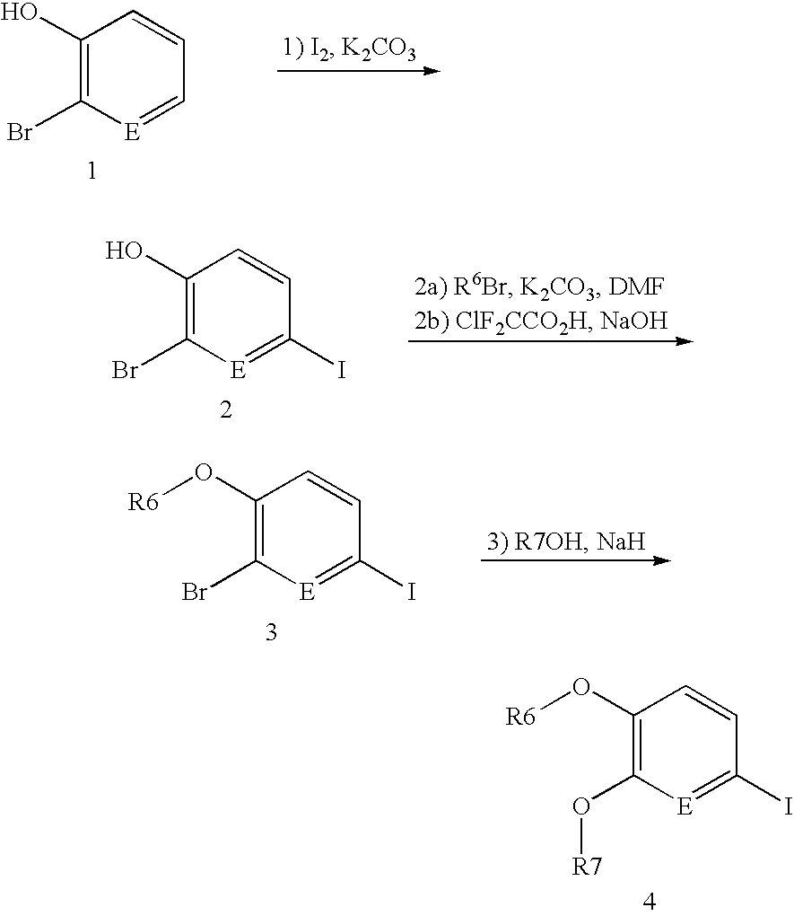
C1(O)=C(Br)[E]=CC=C1.C1(O)=C(Br)[E]=C(I)C=C1.C1(O[R6])=C(Br)[E]=C(I)C=C1.C1(O[R6])=C(O[R7])[E]=C(I)C=C1
